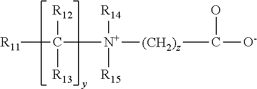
[R11]C([R12])([N+]([R14])([R15])[(CH2)z]C(O)[O-])[R13]
